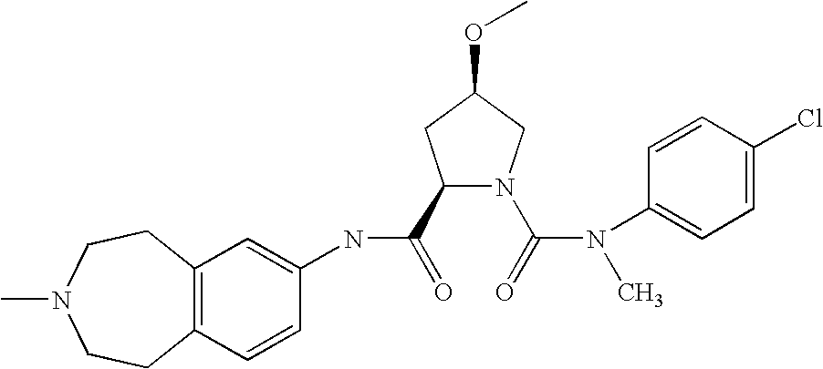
C12=C(C=CC(NC(=O)C3N(C(=O)N(C4=CC=C(Cl)C=C4)C)CC(OC)C3)=C1)CCN(C)CC2
